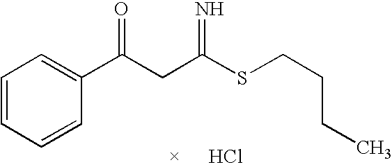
Cl.C1=CC=CC(C(CC(SCCCC)=N)=O)=C1
